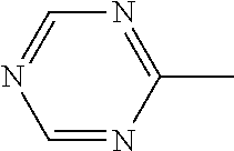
C1=NC(C)=NC=N1
